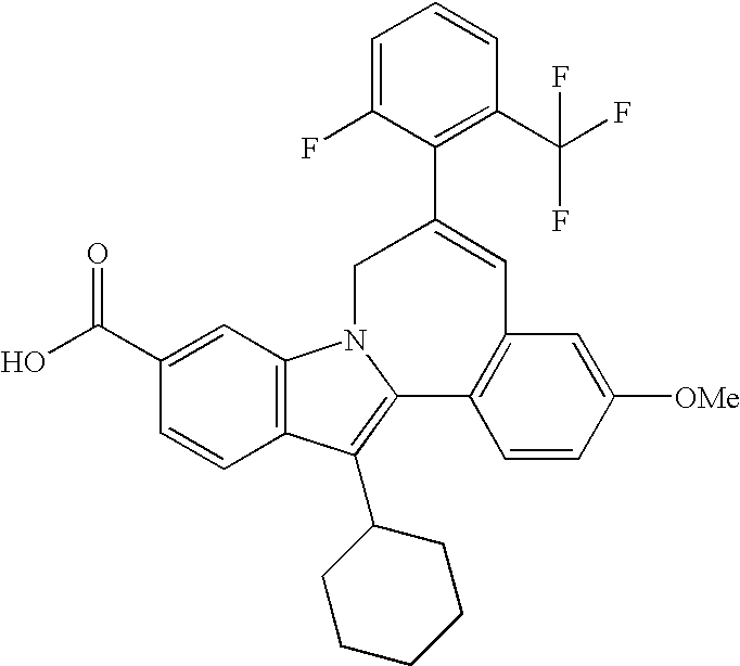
C1(C(O)=O)=CC2=C(C=C1)C(C1CCCCC1)=C1N2CC(C2=C(C(F)(F)F)C=CC=C2F)=CC2=C1C=CC([OMe])=C2
